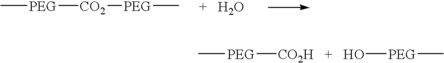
[PEG]([CO2][PEG]C)C.[PEG]([CO2H   +   HO][PEG]C)C
